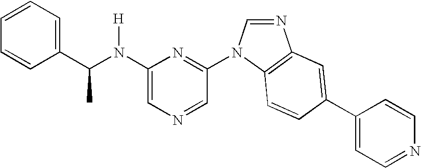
C1(N(C(C2=CC=CC=C2)C)[H])=CN=CC(N2C=NC3=C2C=CC(C2=CC=NC=C2)=C3)=N1
